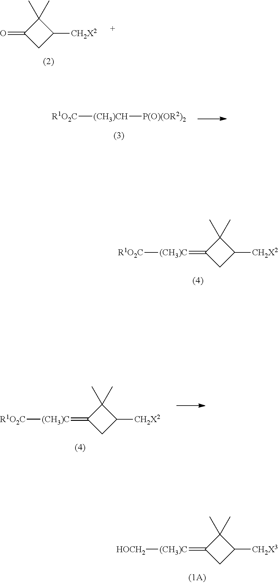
O=C1CC([CH2X2])C1(C)C.[R1O2C][(CH3)CH][P(O)(OR2)2].[(CH3)C](=C1CC([CH2X3])C1(C)C)[HOCH2].[(CH3)C](=C1CC([CH2X2])C1(C)C)[R1O2C].[(CH3)C](=C1CC([CH2X2])C1(C)C)[R1O2C]
